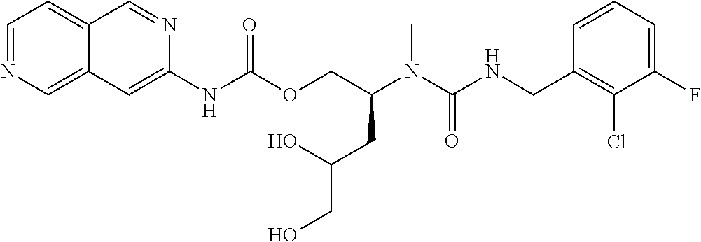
C1=CC(CNC(N(C(COC(NC2=CC3=CN=CC=C3C=N2)=O)CC(CO)O)C)=O)=C(Cl)C(F)=C1
